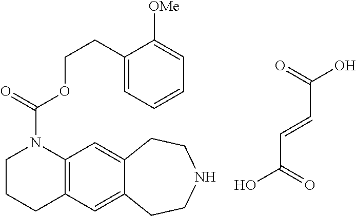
C12=C(C=C3C(=C1)CCNCC3)CCCN2C(=O)OCCC1=CC=CC=C1[OMe].C(C=CC(O)=O)(=O)O
